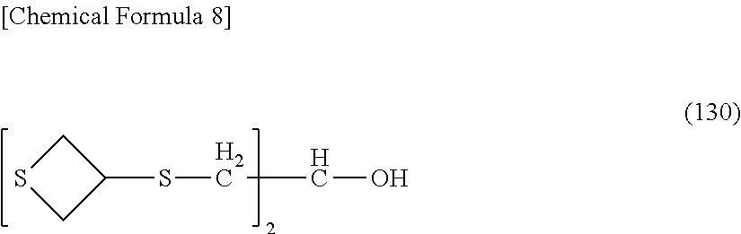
C1SCC1SCCO
